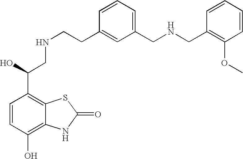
C1=CC(O)=C2C(=C1C(O)CNCCC1=CC(CNCC3=C(OC)C=CC=C3)=CC=C1)SC(=O)N2
